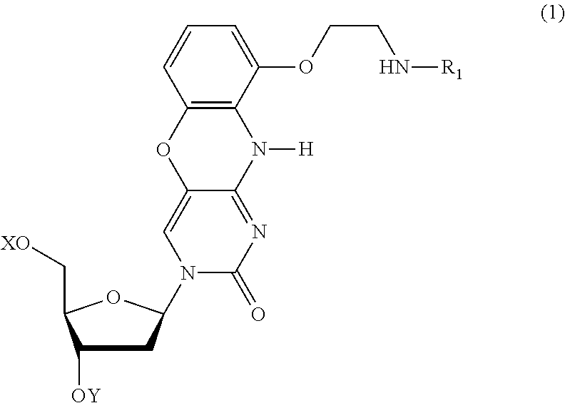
C12=C(C(OCCN[R1])=CC=C1)N([H])C1=NC(=O)N(C3CC([OY])C(C[XO])O3)C=C1O2
